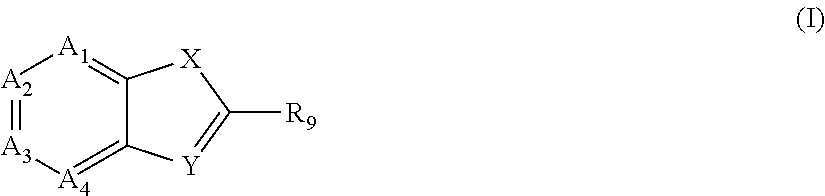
[A2]1=[A3][A4]=C2C(=[A1]1)[X]C([R9])=[Y]2
